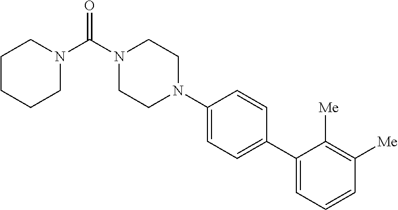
N1(C2=CC=C(C3=CC=CC([Me])=C3[Me])C=C2)CCN(C(N2CCCCC2)=O)CC1
